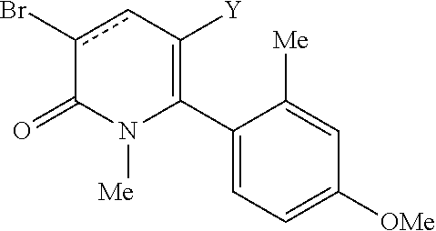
C1(C2=C([Y])cc(Br)C(=O)N2[Me])=CC=C([OMe])C=C1[Me]
